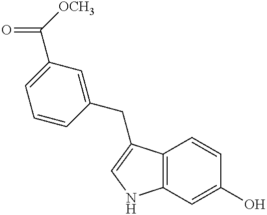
C12=C(C=C(O)C=C1)NC=C2CC1=CC(C([OCH3])=O)=CC=C1
